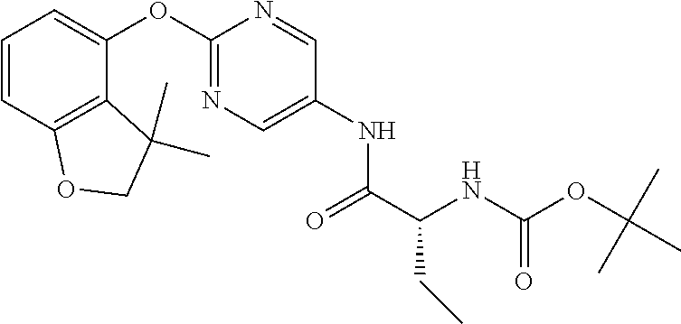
C1=CC2=C(C(OC3=NC=C(NC(C(CC)NC(=O)OC(C)(C)C)=O)C=N3)=C1)C(C)(C)CO2
